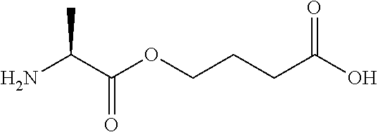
NC(C(OCCCC(O)=O)=O)C
